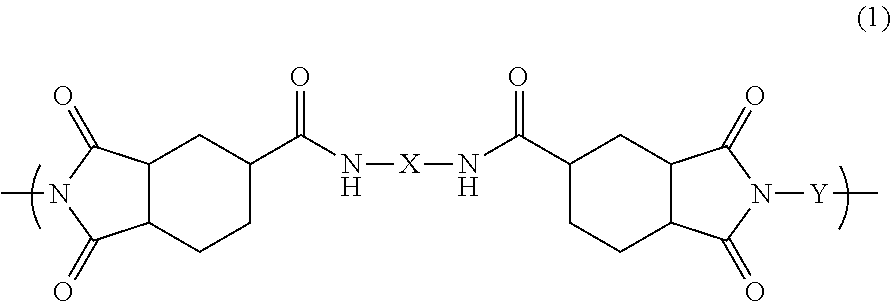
C12C(CCC(C(N[X]NC(C3CCC4C(C3)C(=O)N([Y]C)C4=O)=O)=O)C1)C(=O)N(C)C2=O
